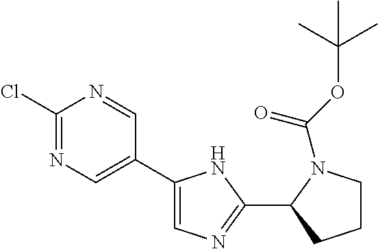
C1CCC(C2=NC=C(C3=CN=C(Cl)N=C3)N2)N1C(OC(C)(C)C)=O
